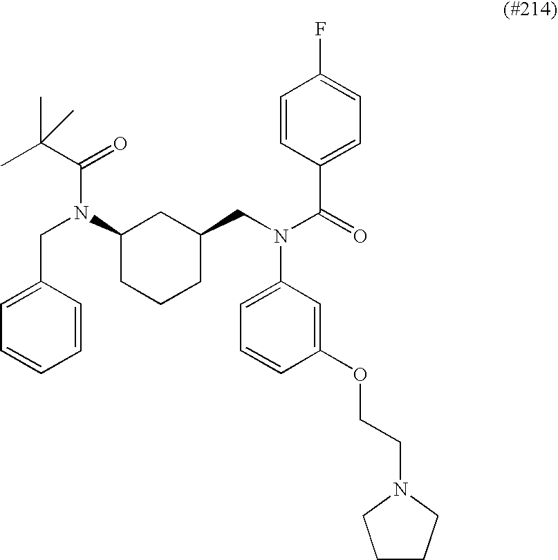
C1C(CN(C(=O)C2=CC=C(F)C=C2)C2=CC=CC(OCCN3CCCC3)=C2)CC(N(CC2=CC=CC=C2)C(C(C)(C)C)=O)CC1
